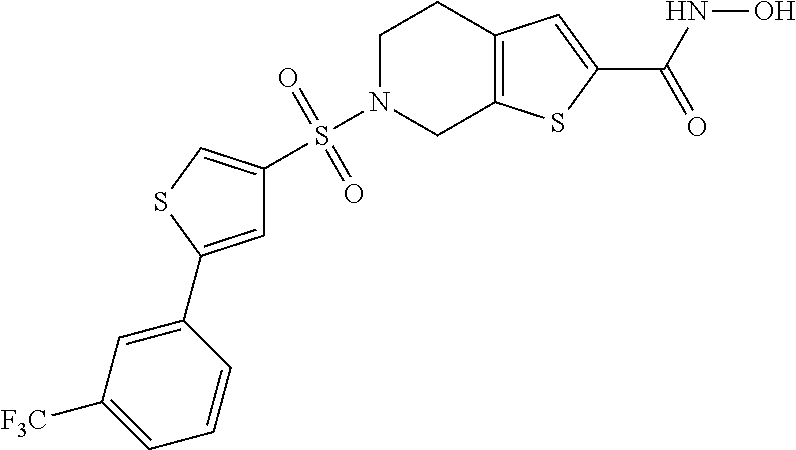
S(N1CC2=C(CC1)C=C(C(NO)=O)S2)(C1=CSC(C2=CC([F3C])=CC=C2)=C1)(=O)=O
